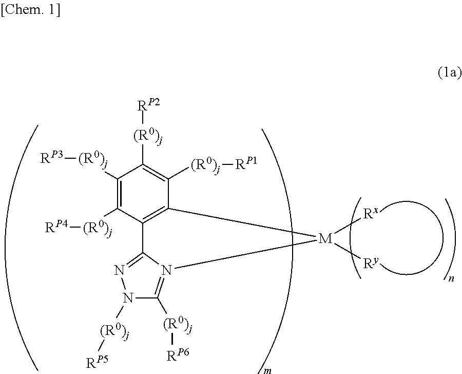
C1([(R0)j][RP3])=C([(R0)j][RP4])C2=C(C([(R0)j][RP1])=C1[(R0)j][RP2])[M]([Rx])([Ry])N1=C([(R0)j][RP6])N([(R0)j][RP5])N=C21
